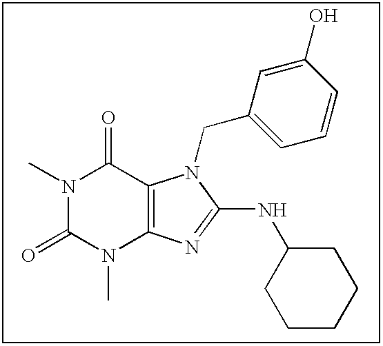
N1(C)C(=O)N(C)C2=C(C1=O)N(CC1=CC=CC(O)=C1)C(NC1CCCCC1)=N2
